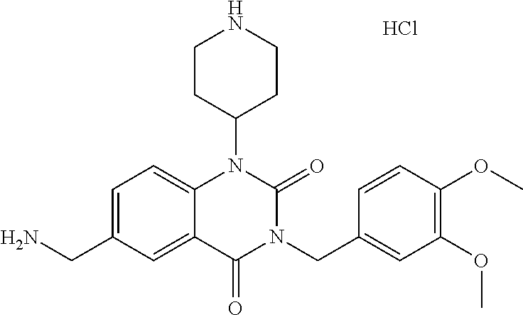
C1=C(CN)C=C2C(=C1)N(C1CCNCC1)C(=O)N(CC1=CC(OC)=C(OC)C=C1)C2=O.Cl
